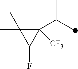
C1([CF3])(C(C)C)C(C)(C)C1F
